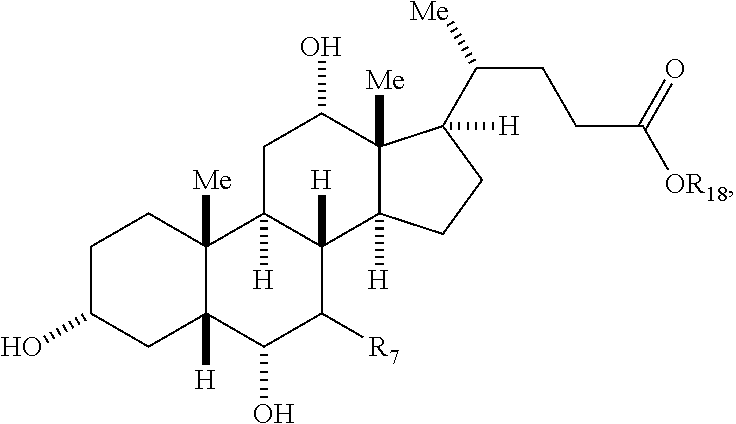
C1C(O)CC2([H])C([Me])(C1)C1([H])C([H])(C([R7])C2O)C2([H])C([Me])(C(O)C1)C(C([Me])CCC([OR18])=O)([H])CC2
